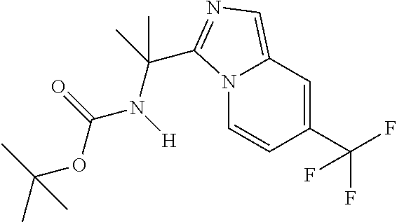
N12C=CC(C(F)(F)F)=CC1=CN=C2C(C)(N([H])C(=O)OC(C)(C)C)C
